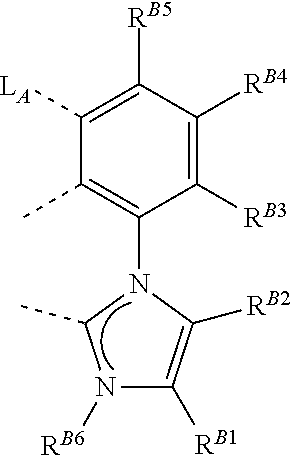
C1([LA])=C([RB5])C([RB4])=C([RB3])C(N2C(C)N([RB6])C([RB1])=C2[RB2])=C1C
